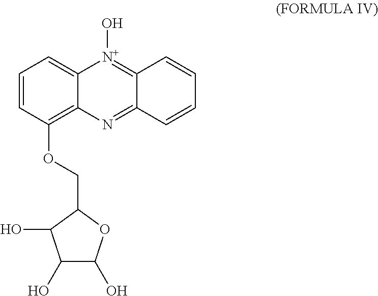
C1=CC(OCC2C(O)C(O)C(O)O2)=C2C(=C1)[N+](O)=C1C(=N2)C=CC=C1
